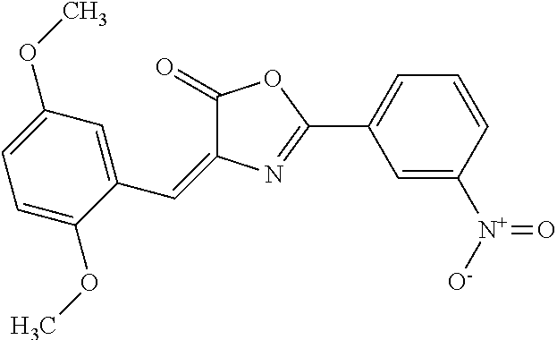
C1=C(C2=NC(=CC3=CC(OC)=CC=C3OC)C(=O)O2)C=C([N+]([O-])=O)C=C1
